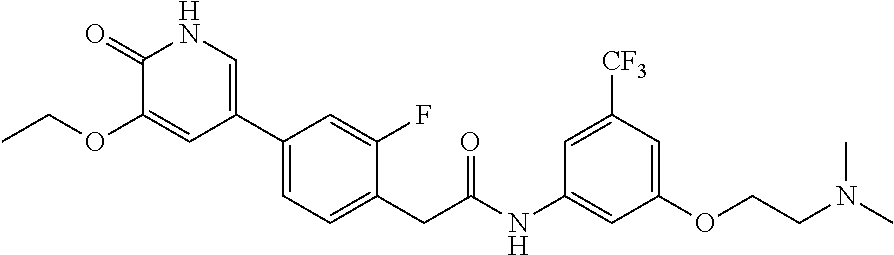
CCOC1=CC(C2=CC=C(CC(NC3=CC(OCCN(C)C)=CC([CF3])=C3)=O)C(F)=C2)=CNC1=O
